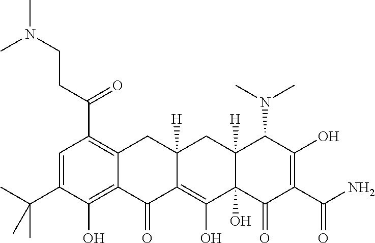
C1=C(C(C)(C)C)C(O)=C2C(=C1C(=O)CCN(C)C)CC1([H])C(=C(O)C3(O)C([H])(C1)C(N(C)C)C(O)=C(C(N)=O)C3=O)C2=O
